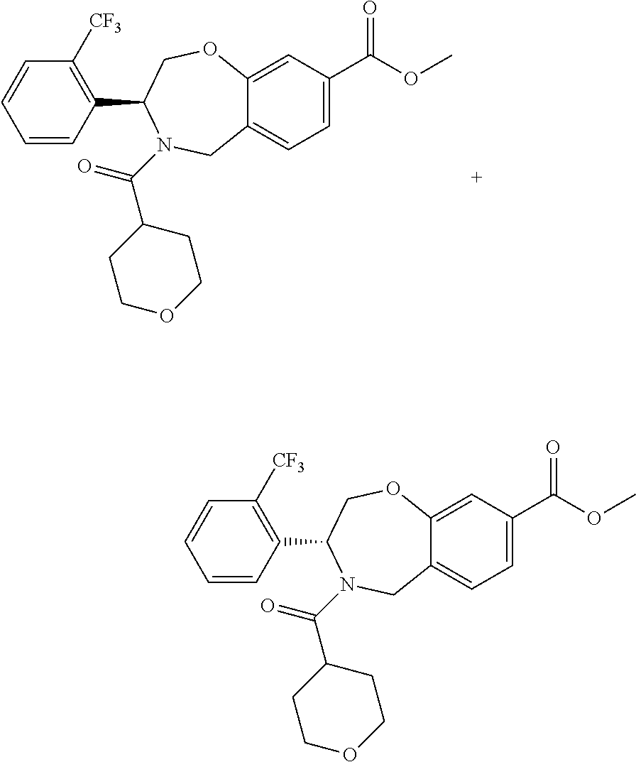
C1=CC(C2COC3=CC(C(OC)=O)=CC=C3CN2C(=O)C2CCOCC2)=C([CF3])C=C1.C1=CC(C2COC3=CC(C(OC)=O)=CC=C3CN2C(=O)C2CCOCC2)=C([CF3])C=C1
